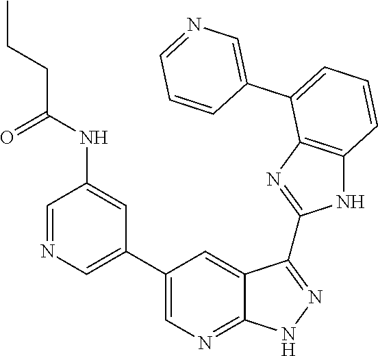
C1=C(C2=CC=CC3=C2N=C(C2=NNC4=NC=C(C5=CN=CC(NC(CCC)=O)=C5)C=C42)N3)C=CC=N1
